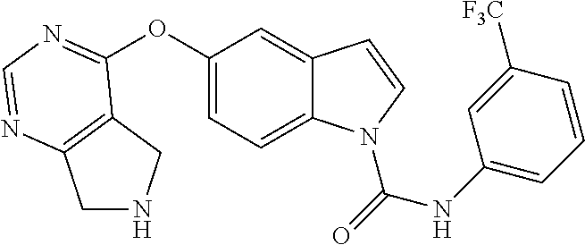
C1(OC2=NC=NC3=C2CNC3)=CC=C2C(=C1)C=CN2C(=O)NC1=CC=CC([F3C])=C1
